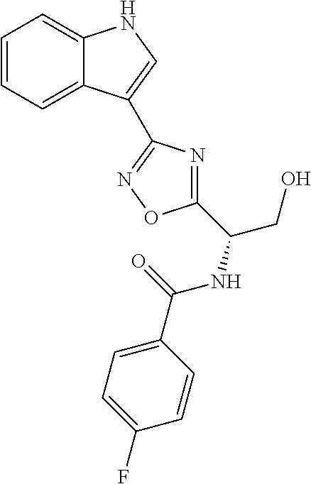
C1=C(C(=O)NC(CO)C2=NC(C3=CNC4=CC=CC=C43)=NO2)C=CC(F)=C1
